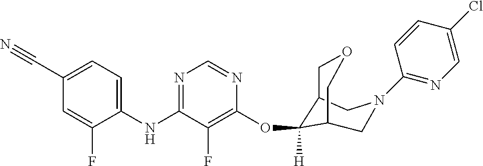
C1(NC2=NC=NC(OC3([H])C4COCC3CN(C3=NC=C(Cl)C=C3)C4)=C2F)=CC=C(C#N)C=C1F
